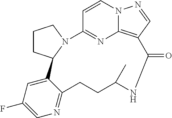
C1CC2N(C1)C1=NC3=C(C=NN3C=C1)C(=O)NC(C)CCC1=NC=C(F)C=C21
